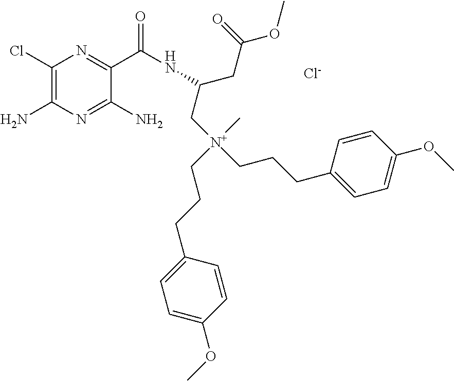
C1(Cl)=C(N)N=C(N)C(C(NC(C[N+](CCCC2=CC=C(OC)C=C2)(C)CCCC2=CC=C(OC)C=C2)CC(OC)=O)=O)=N1.[Cl-]
